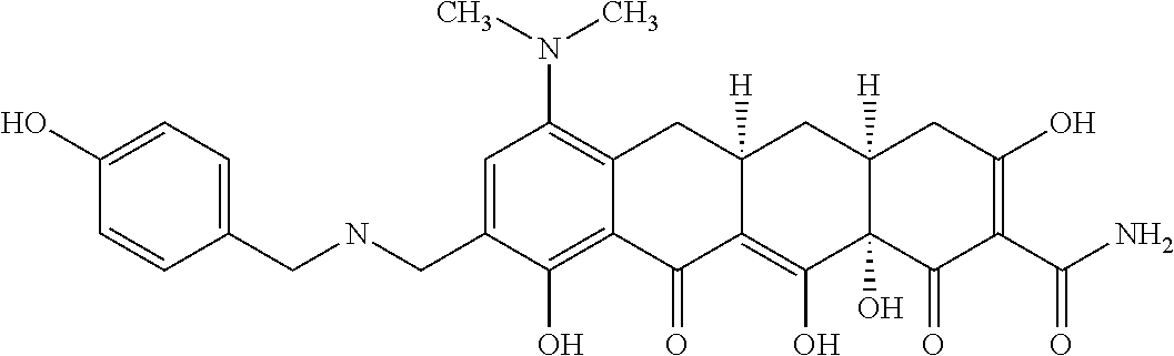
C1=C(CNCC2=CC=C(O)C=C2)C(O)=C2C(=C1N(C)C)CC1([H])C(=C(O)C3(O)C([H])(C1)CC(O)=C(C(N)=O)C3=O)C2=O
